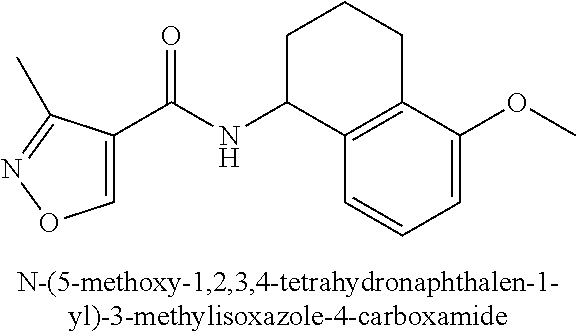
C1=C(C(NC2C3=C(CCC2)C(OC)=CC=C3)=O)C(C)=NO1
